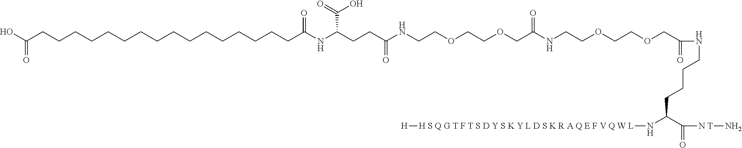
N(C(COCCOCCNC(COCCOCCNC(CCC(NC(CCCCCCCCCCCCCCCCC(O)=O)=O)C(O)=O)=O)=O)=O)CCCCC(N[H S Q G T F T S D Y S K Y L D S K R A Q E F V Q W L][H])C([N T]N)=O
